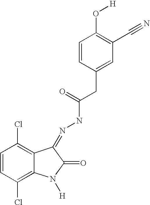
C12=C(Cl)C=CC(Cl)=C1N([H])C(=O)C2=NNC(=O)CC1=CC(C#N)=C(O[H])C=C1
